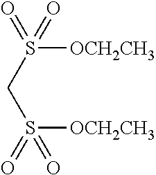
C(S(=O)(=O)[OCH2CH3])S(=O)([OCH2CH3])=O
